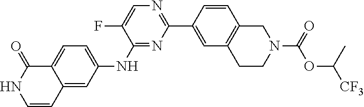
C12=CC(NC3=NC(C4=CC5=C(C=C4)CN(C(OC([CF3])C)=O)CC5)=NC=C3F)=CC=C1C(=O)NC=C2
